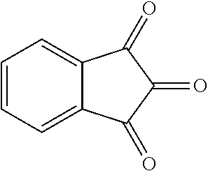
C1=CC=C2C(=C1)C(=O)C(=O)C2=O
